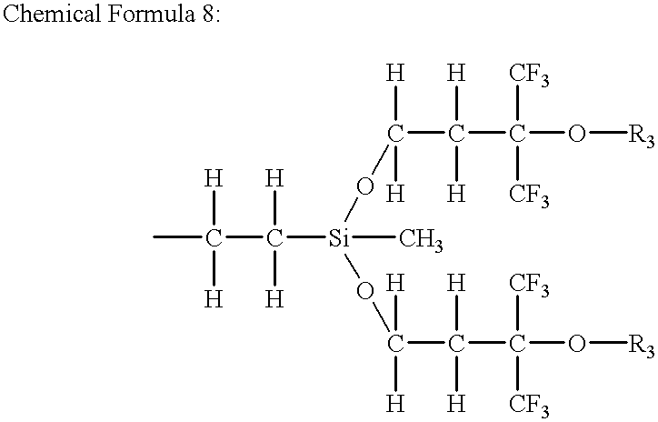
CC(C([Si](OC(C(C(O[R3])([CF3])[CF3])([H])[H])([H])[H])(OC(C(C(O[R3])([CF3])[CF3])([H])[H])([H])[H])C)([H])[H])([H])[H]
